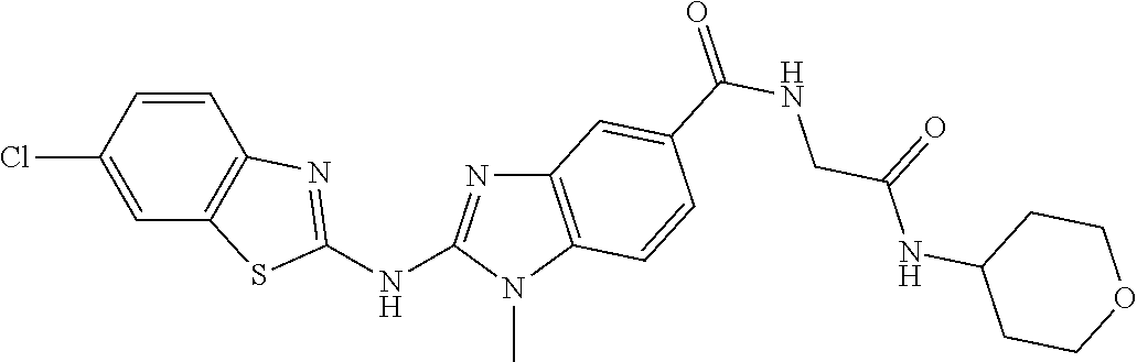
C1(Cl)=CC2=C(C=C1)N=C(NC1=NC3=C(N1C)C=CC(C(NCC(NC1CCOCC1)=O)=O)=C3)S2
